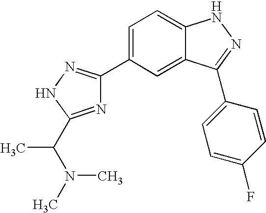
C1=C(C2=NNC(C(N(C)C)C)=N2)C=C2C(=C1)NN=C2C1=CC=C(F)C=C1
